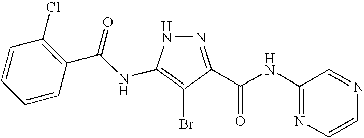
C1=CC=CC(C(NC2=C(Br)C(C(NC3=NC=CN=C3)=O)=NN2)=O)=C1Cl
